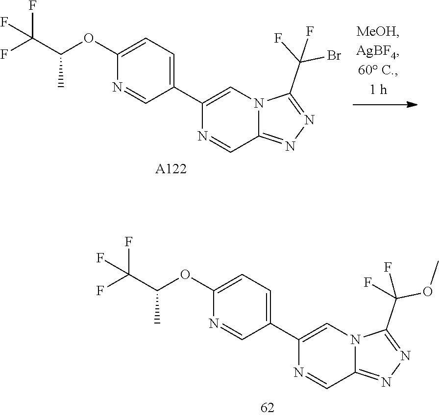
C1(OC(C(F)(F)F)C)=CC=C(C2=CN3C(=NN=C3C(F)(OC)F)C=N2)C=N1.C1(OC(C(F)(F)F)C)=CC=C(C2=CN3C(=NN=C3C(F)(Br)F)C=N2)C=N1.[A122]
